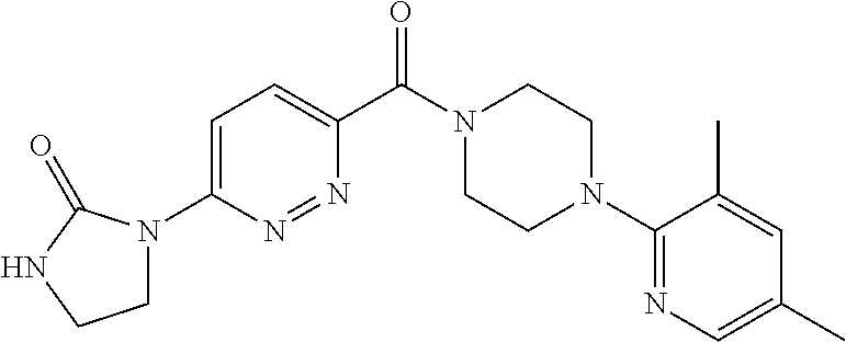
C1=C(N2CCNC2=O)N=NC(C(N2CCN(C3=NC=C(C)C=C3C)CC2)=O)=C1
